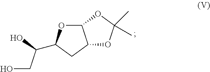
OCC(O)C1OC2C(C1)OC(C)(C)O2
